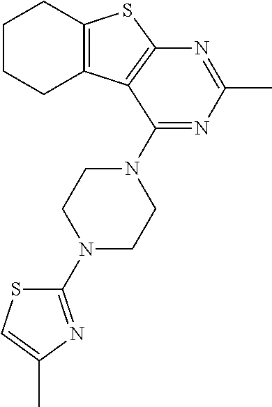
C12=C(C3=C(S1)N=C(C)N=C3N1CCN(C3=NC(C)=CS3)CC1)CCCC2
